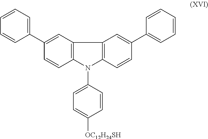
C1=C(C2=CC=CC=C2)C=CC2=C1C1=C(N2C2=CC=C([OC12H24SH])C=C2)C=CC(C2=CC=CC=C2)=C1
